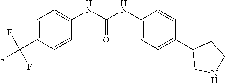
C1(NC(NC2=CC=C(C(F)(F)F)C=C2)=O)=CC=C(C2CNCC2)C=C1
